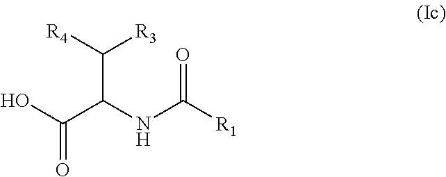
OC(C(NC([R1])=O)C([R3])[R4])=O
